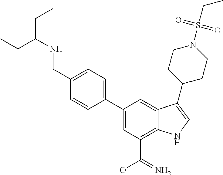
C1=C(C2=CC=C(CNC(CC)CC)C=C2)C=C2C(=C1C(=N)O)NC=C2C1CCN(S(CC)(=O)=O)CC1
